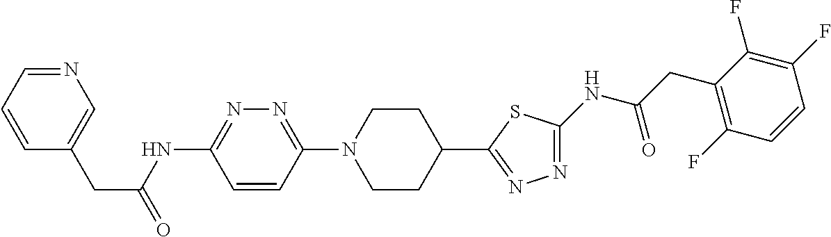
C1=CC=NC=C1CC(=O)NC1=NN=C(N2CCC(C3=NN=C(NC(CC4=C(F)C=CC(F)=C4F)=O)S3)CC2)C=C1
